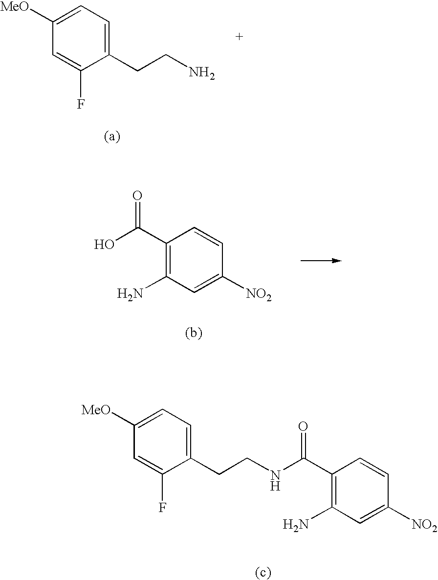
C1([MeO])=CC=C(CCN)C(F)=C1.C1(C(O)=O)=C(N)C=C([NO2])C=C1.C1([MeO])=CC=C(CCNC(C2=C(N)C=C([NO2])C=C2)=O)C(F)=C1
